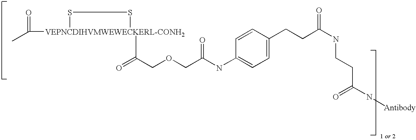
CC([VEPNCDIHVMWEWECKERL-CONH2]1(C(=O)COCC(NC2=CC=C(CCC(NCCC(N[Antibody])=O)=O)C=C2)=O)SS1)=O
